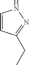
C1=CC(CC)=NN1
